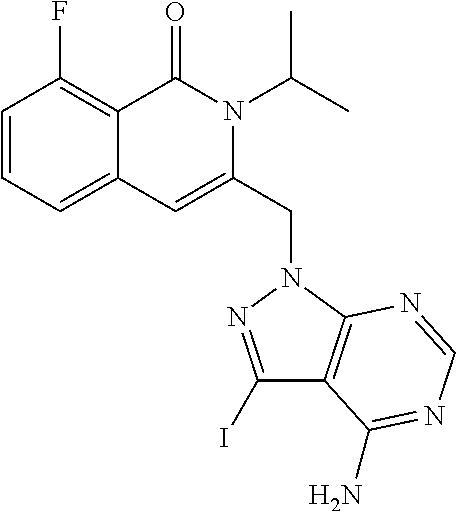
C1=CC=C2C(=C1F)C(=O)N(C(C)C)C(CN1C3=C(C(I)=N1)C(N)=NC=N3)=C2
